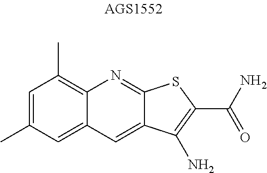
C1=C(C)C=C2C(=C1C)N=C1C(=C2)C(N)=C(C(N)=O)S1
